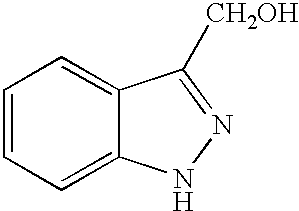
C1=CC=C2C(=C1)C([CH2OH])=NN2
